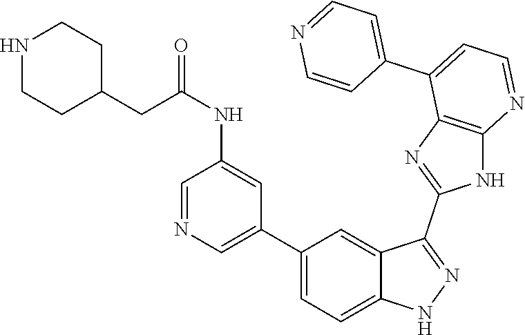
C1(C2=CC=C3C(=C2)C(C2=NC4=C(N2)N=CC=C4C2=CC=NC=C2)=NN3)=CN=CC(NC(=O)CC2CCNCC2)=C1
